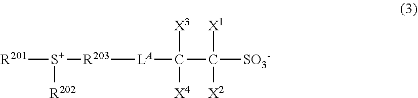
[R201][S+]([R203][LA]C([X3])(C([X1])([X2])[SO3-])[X4])[R202]
